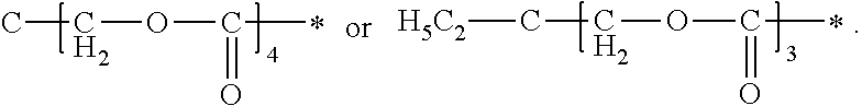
C(COC(C)=O)[H5C2].CCOC(C)=O
